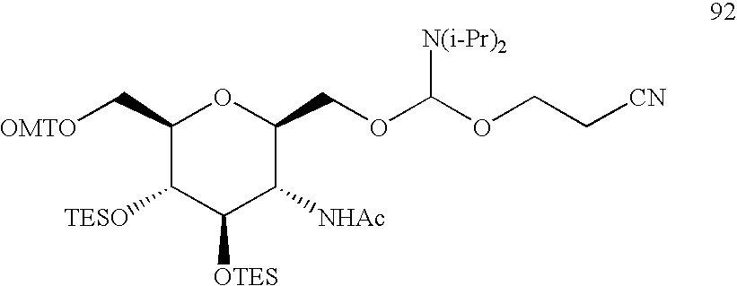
C1(C[OMTO])C([TESO])C([OTES])C([NHAc])C(COC(OCC[CN])[N(i-Pr)2])O1
